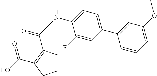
C1CC(C(=O)NC2=CC=C(C3=CC(OC)=CC=C3)C=C2F)=C(C(O)=O)C1
